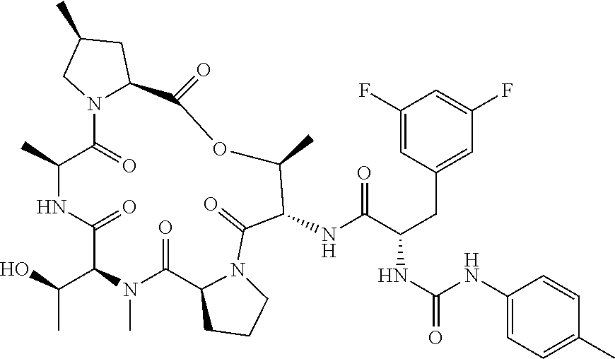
N(C1C(C)OC(=O)C2N(C(=O)C(C)NC(=O)C(C(O)C)N(C)C(=O)C3CCCN3C1=O)CC(C)C2)C(C(CC1=CC(F)=CC(F)=C1)NC(=O)NC1=CC=C(C)C=C1)=O
